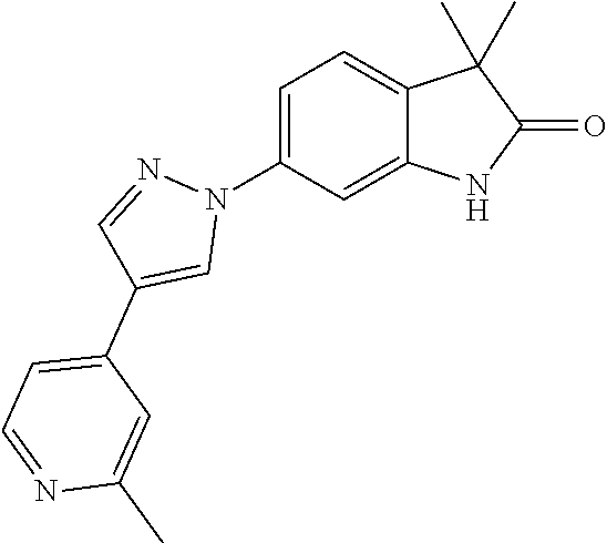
C1=C(N2N=CC(C3=CC=NC(C)=C3)=C2)C=C2C(=C1)C(C)(C)C(=O)N2
